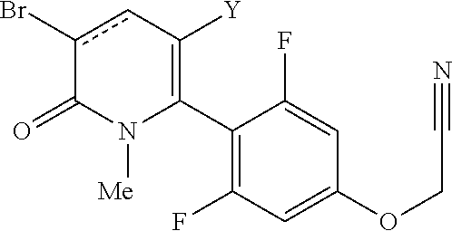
C1(C2=C([Y])cc(Br)C(=O)N2[Me])=C(F)C=C(OCC#N)C=C1F
